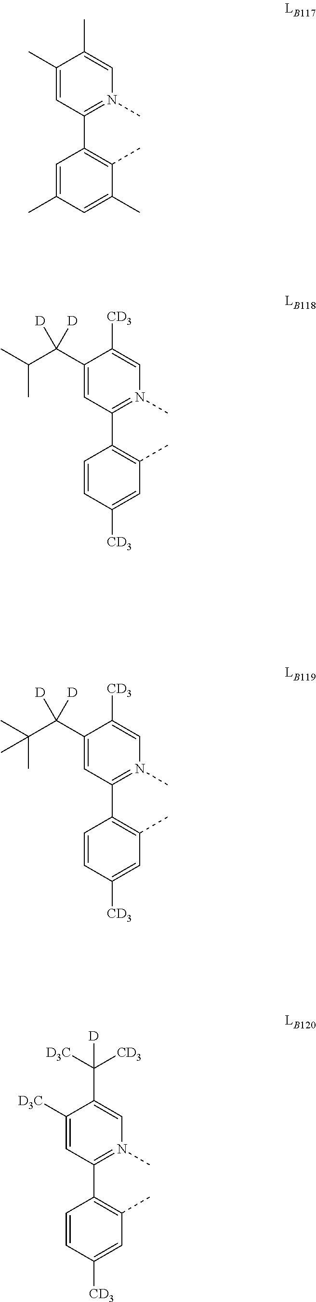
C1(C(C(C)C)([D])[D])=CC(C2=C(C)C=C([CD3])C=C2)=N(C)C=C1[CD3].C1(C(C(C)(C)C)([D])[D])=CC(C2=C(C)C=C([CD3])C=C2)=N(C)C=C1[CD3].C1([D3C])=CC(C2=C(C)C=C([CD3])C=C2)=N(C)C=C1C([CD3])([D3C])[D].C1(C)=CC(C2=C(C)C(C)=CC(C)=C2)=N(C)C=C1C
